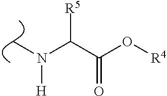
C(C(O[R4])=O)(N(C)[H])[R5]
